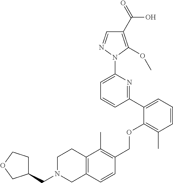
C1(C2=CC=CC(C)=C2OCC2=C(C)C3=C(C=C2)CN(CC2CCOC2)CC3)=NC(N2N=CC(C(=O)O)=C2OC)=CC=C1
